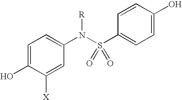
C1=C([X])C(O)=CC=C1N(S(C1=CC=C(O)C=C1)(=O)=O)[R]
